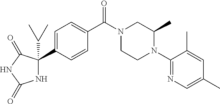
N1C(C(C)C)(C2=CC=C(C(N3CCN(C4=NC=C(C)C=C4C)C(C)C3)=O)C=C2)C(=O)NC1=O
